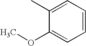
C1(OC)=CC=CC=C1C
